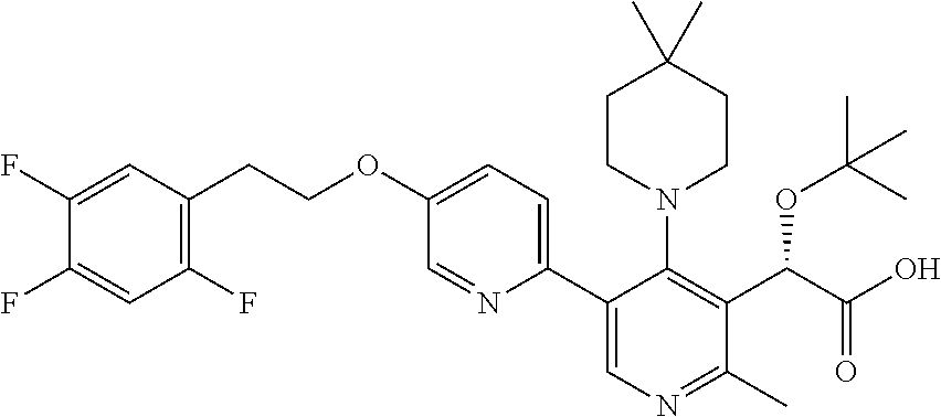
C(COC1=CC=C(C2=CN=C(C)C(C(C(O)=O)OC(C)(C)C)=C2N2CCC(C)(C)CC2)N=C1)C1=C(F)C=C(F)C(F)=C1
